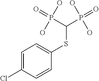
C1=C(Cl)C=CC(SC(P(=O)(O)O)P(=O)(O)O)=C1
